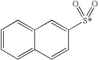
C12=CC=CC=C1C=CC([S*](=O)=O)=C2
